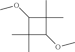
C1(OC)C(C)(C)C(OC)C1(C)C
